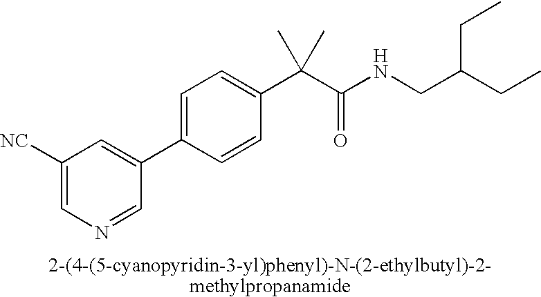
C1([NC])=CN=CC(C2=CC=C(C(C(NCC(CC)CC)=O)(C)C)C=C2)=C1
